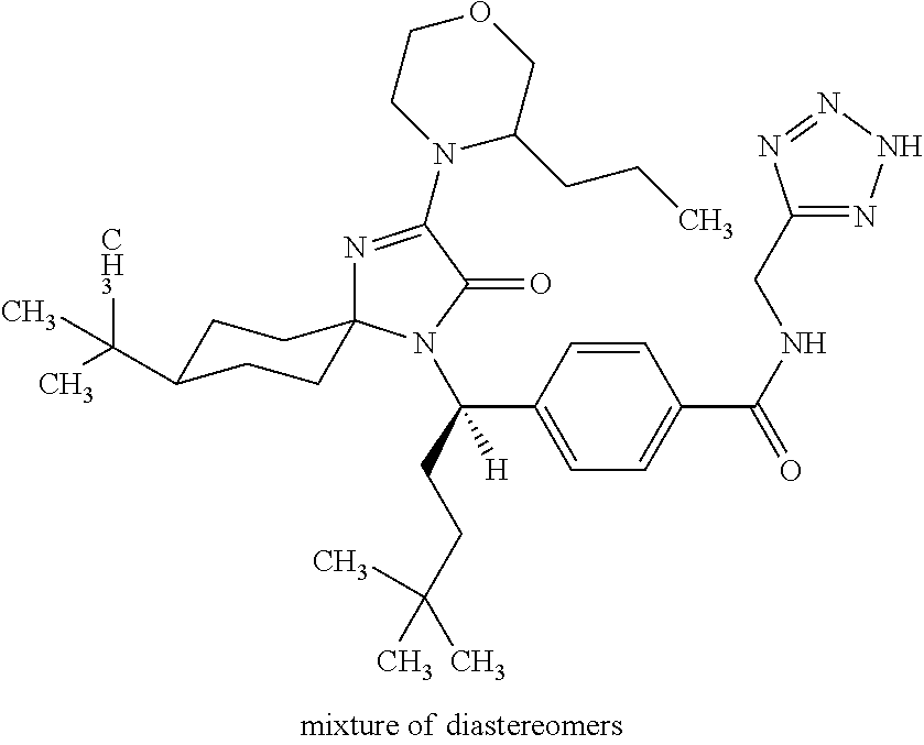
C1=CC(C(CCC(C)(C)C)([H])N2C(=O)C(N3C(CCC)COCC3)=NC23CCC(C(C)([CH3])C)CC3)=CC=C1C(NCC1=NNN=N1)=O
